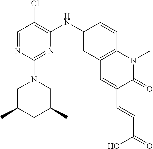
C1=NC(N2CC(C)CC(C)C2)=NC(NC2=CC3=C(C=C2)N(C)C(=O)C(C=CC(=O)O)=C3)=C1Cl
